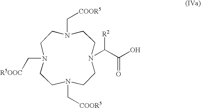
C([R5OOC])N1CCN(C[COOR5])CCN(C(C(O)=O)[R2])CCN(C[COOR5])CC1
